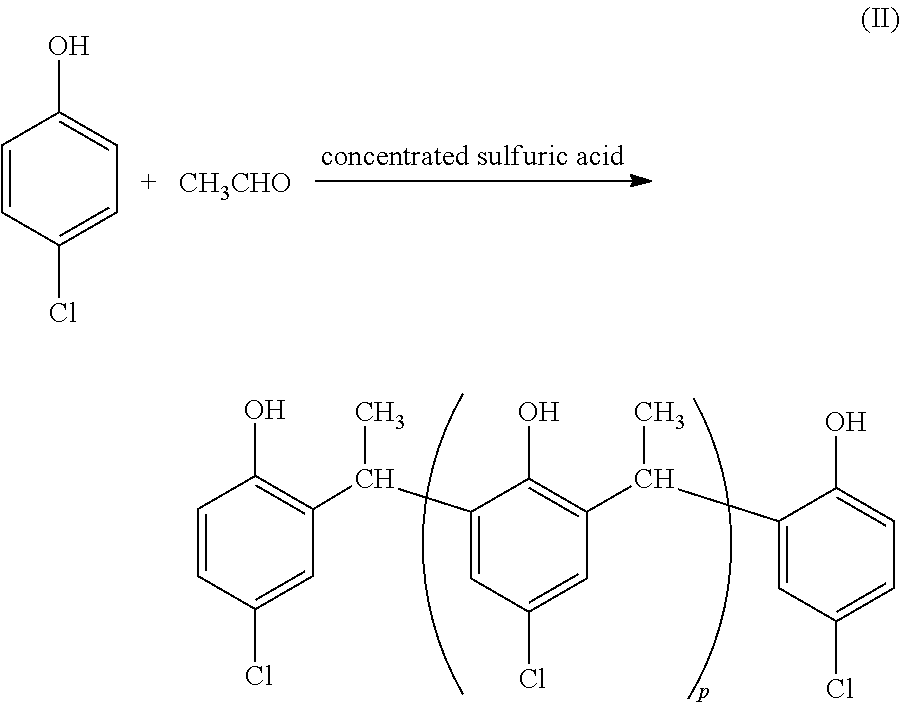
C1=CC(Cl)=CC(C(C)C2=CC(Cl)=CC(C(C3=CC(Cl)=CC=C3O)C)=C2O)=C1O.C1=CC(Cl)=CC=C1O.[CH3CHO]
